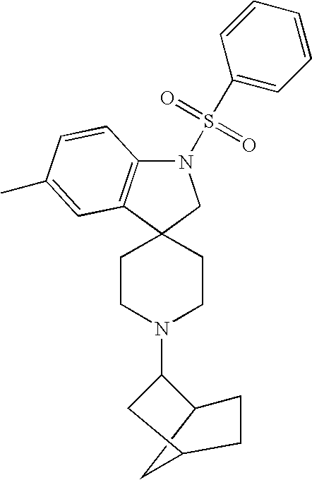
N1(S(=O)(=O)C2=CC=CC=C2)C2=C(C3(C1)CCN(C1CC4CC1CC4)CC3)C=C(C)C=C2
